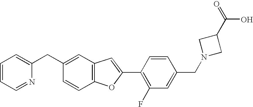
C1(CC2=CC3=C(C=C2)OC(C2=C(F)C=C(CN4CC(C(=O)O)C4)C=C2)=C3)=CC=CC=N1
